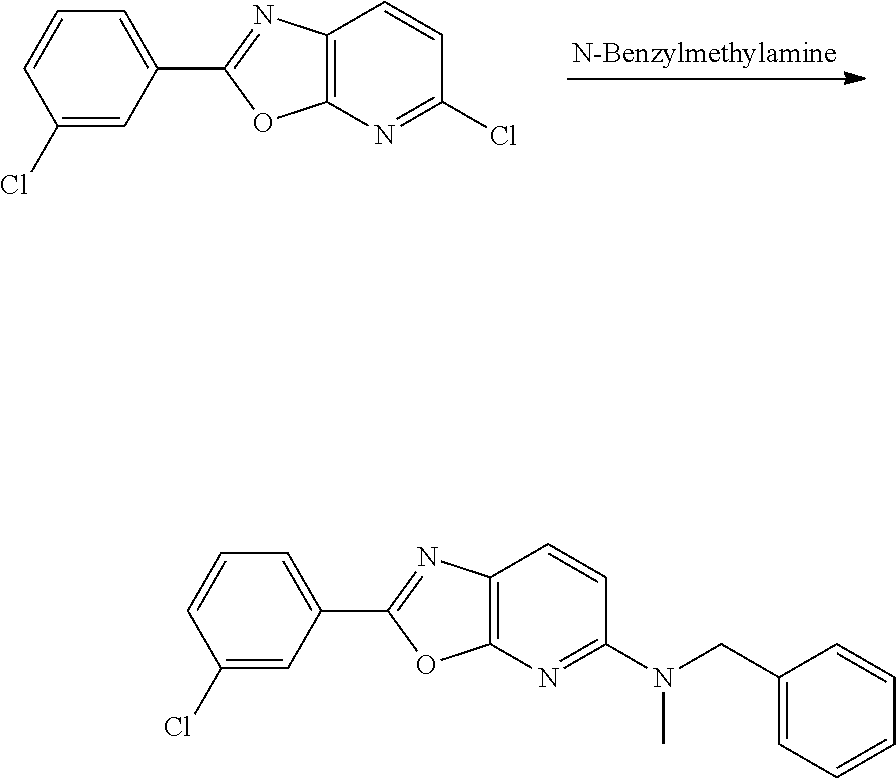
C1(Cl)=CC(C2=NC3=C(N=C(Cl)C=C3)O2)=CC=C1.C1(Cl)=CC(C2=NC3=C(N=C(N(CC4=CC=CC=C4)C)C=C3)O2)=CC=C1
